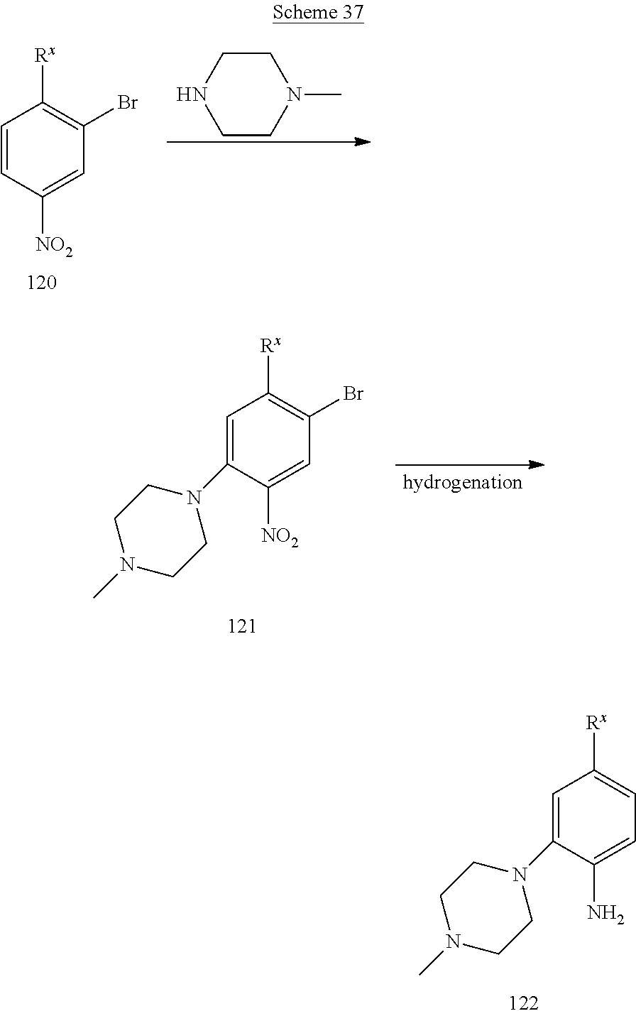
C1=CC([NO2])=CC(Br)=C1[Rx].C1CNCCN1C.C1=C(N2CCN(C)CC2)C([NO2])=CC(Br)=C1[Rx].C1=C(N2CCN(C)CC2)C(N)=CC=C1[Rx]
